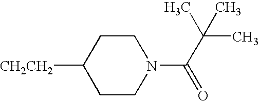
[CH2CH2]C1CCN(C(=O)C(C)(C)C)CC1
